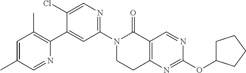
N1(C2=NC=C(Cl)C(C3=C(C)C=C(C)C=N3)=C2)CCC2=C(C1=O)C=NC(OC1CCCC1)=N2
